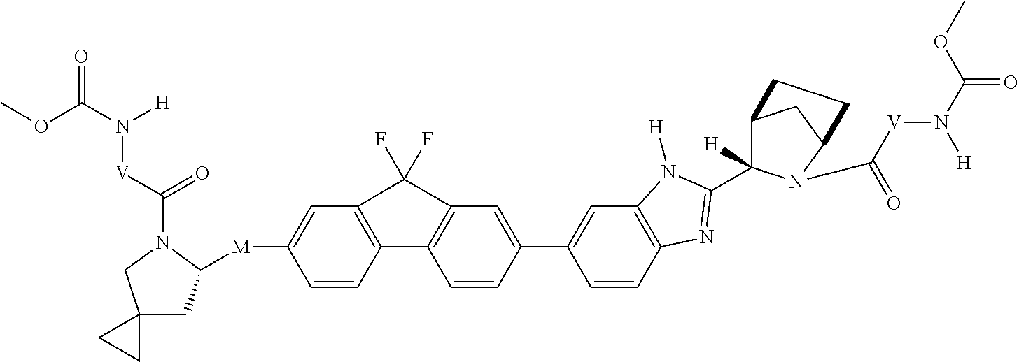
C1=CC(C2=CC3=C(C=C2)N=C(C2([H])C4CC(N2C(=O)[V]N(C(OC)=O)[H])CC4)N3[H])=CC2=C1C1=C(C=C([M]C3CC4(CN3C([V]N(C(OC)=O)[H])=O)CC4)C=C1)C2(F)F
